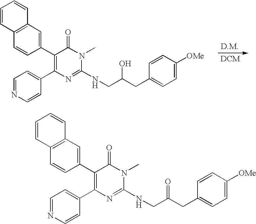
[D.M].[DCM].C1=CC2=C(C=C1)C=C(C1=C(C3=CC=NC=C3)N=C(NCC(O)CC3=CC=C([OMe])C=C3)N(C)C1=O)C=C2.C1=CC2=C(C=C1)C=C(C1=C(C3=CC=NC=C3)N=C(NCC(=O)CC3=CC=C([OMe])C=C3)N(C)C1=O)C=C2
